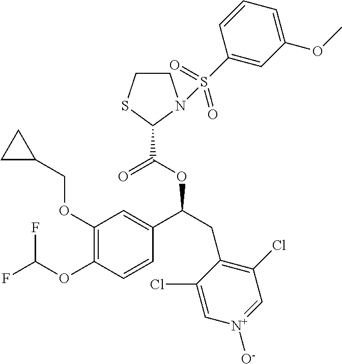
C1(OCC2CC2)=C(OC(F)F)C=CC(C(CC2=C(Cl)C=[N+]([O-])C=C2Cl)OC(=O)C2N(S(C3=CC(OC)=CC=C3)(=O)=O)CCS2)=C1
